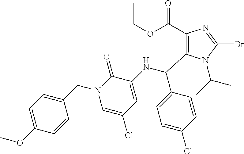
C1(C(OCC)=O)=C(C(NC2=CC(Cl)=CN(CC3=CC=C(OC)C=C3)C2=O)C2=CC=C(Cl)C=C2)N(C(C)C)C(Br)=N1
